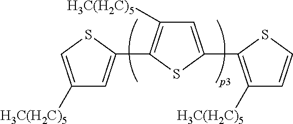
C1=C(C2=C([H3C(H2C)5])C=CS2)SC(C2=CC([H3C(H2C)5])=CS2)=C1[H3C(H2C)5]
